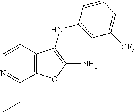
C12=C(C=CN=C1CC)C(NC1=CC([CF3])=CC=C1)=C(N)O2
